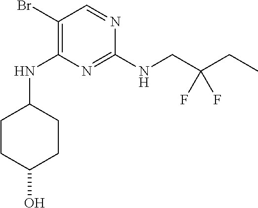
N1=C(NCC(CC)(F)F)N=CC(Br)=C1NC1CCC(O)CC1
